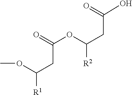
COC(CC(OC(CC(O)=O)[R2])=O)[R1]
